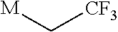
[M]C[CF3]
